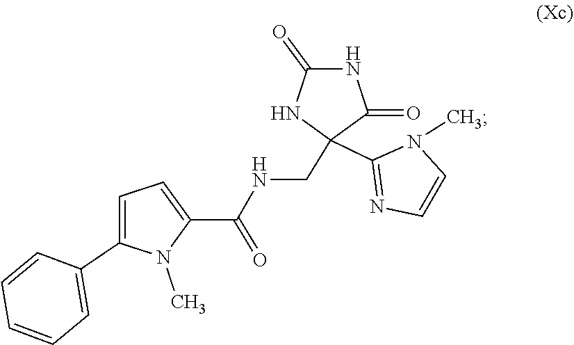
N1(C)C(C2(CNC(C3=CC=C(C4=CC=CC=C4)N3C)=O)NC(=O)NC2=O)=NC=C1
